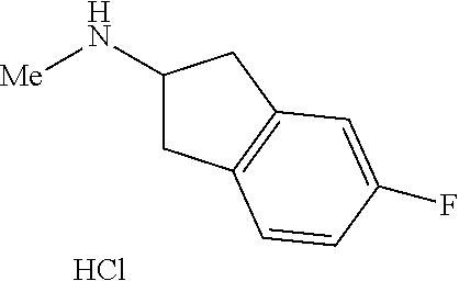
C1(N[Me])CC2=C(C1)C=C(F)C=C2.Cl
